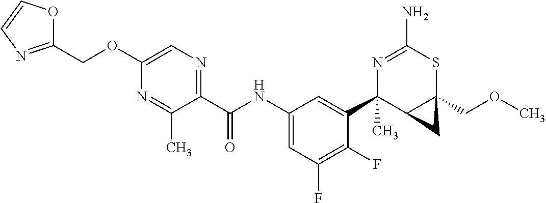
N1=C(N)SC2(COC)C(C1(C1=CC(NC(C3=NC=C(OCC4=NC=CO4)N=C3C)=O)=CC(F)=C1F)C)C2
